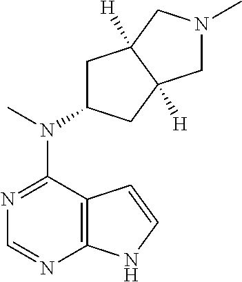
C12=C(N=CN=C1N(C)C1CC3([H])C([H])(C1)CN(C)C3)NC=C2
